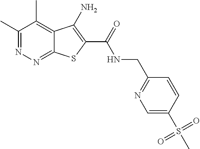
C1(C)=NN=C2C(=C1C)C(N)=C(C(=O)NCC1=NC=C(S(C)(=O)=O)C=C1)S2
